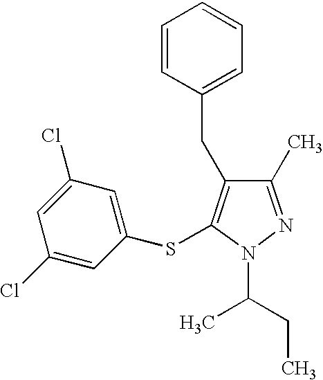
C1(C)=NN(C(C)CC)C(SC2=CC(Cl)=CC(Cl)=C2)=C1CC1=CC=CC=C1
